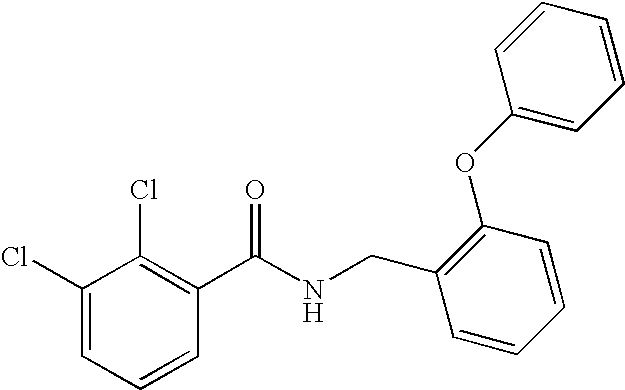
C1(Cl)=CC=CC(C(NCC2=C(OC3=CC=CC=C3)C=CC=C2)=O)=C1Cl
